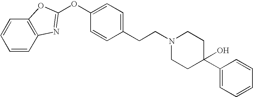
C1=CC2=C(C=C1)OC(OC1=CC=C(CCN3CCC(C4=CC=CC=C4)(O)CC3)C=C1)=N2
